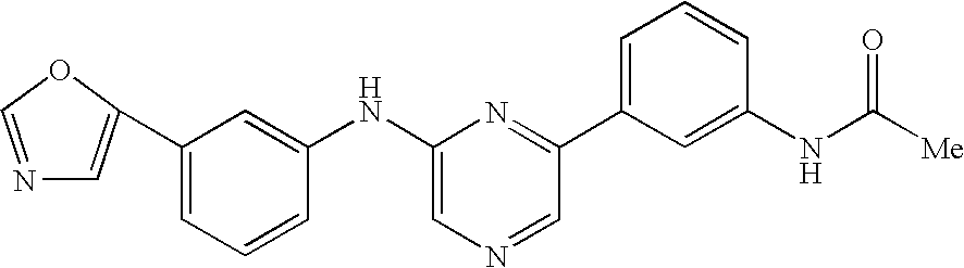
N1=COC(C2=CC=CC(NC3=CN=CC(C4=CC=CC(NC([Me])=O)=C4)=N3)=C2)=C1
